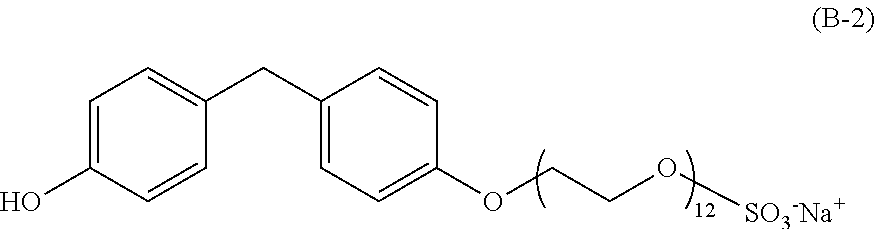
C1=C(O)C=CC(CC2=CC=C(OCCO[SO3-Na+])C=C2)=C1
